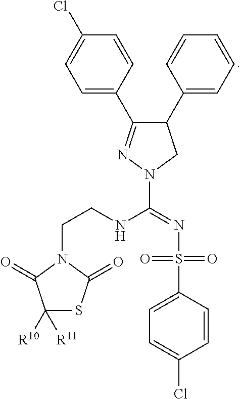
C1(C2=CC=CC=C2)C(C2=CC=C(Cl)C=C2)=NN(C(=NS(C2=CC=C(Cl)C=C2)(=O)=O)NCCN2C(=O)C([R11])([R10])SC2=O)C1
